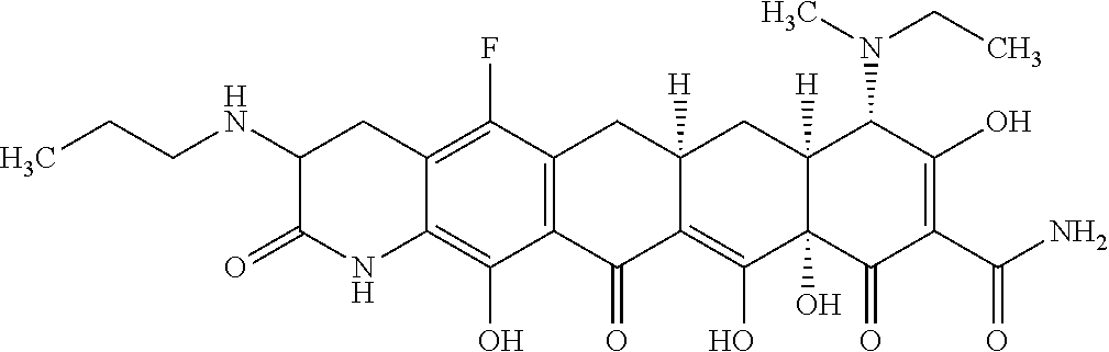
C12=C(C(F)=C3C(=C1O)NC(=O)C(NCCC)C3)CC1([H])C(=C(O)C3(O)C([H])(C1)C(N(CC)C)C(O)=C(C(N)=O)C3=O)C2=O
